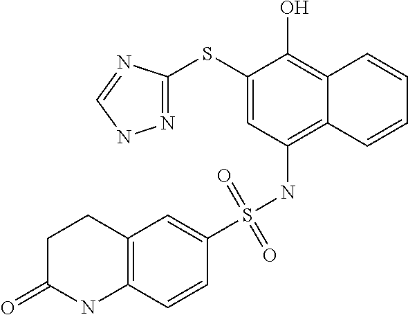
N1=C(SC2=CC(NS(=O)(=O)C3=CC4=C(C=C3)NC(=O)CC4)=C3C(=C2O)C=CC=C3)N=CN1
